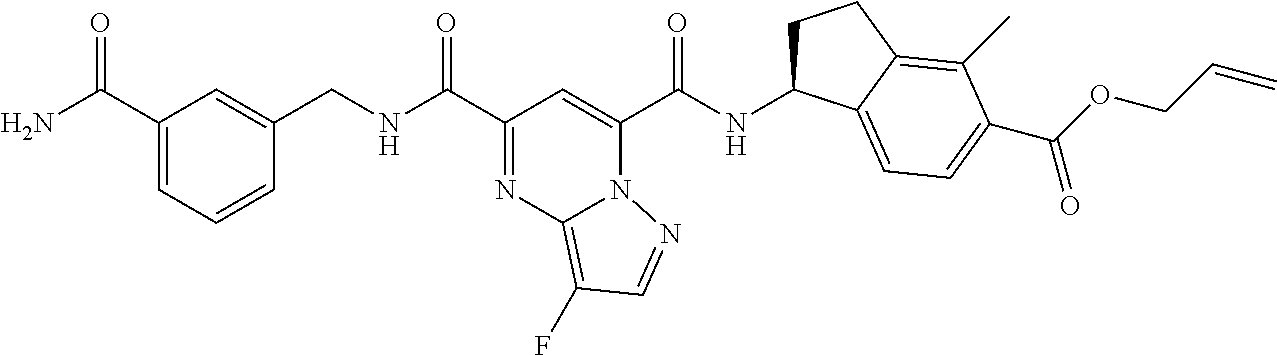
C1(C(N)=O)=CC=CC(CNC(C2=NC3=C(F)C=NN3C(C(NC3CCC4=C(C)C(C(OCC=C)=O)=CC=C34)=O)=C2)=O)=C1
